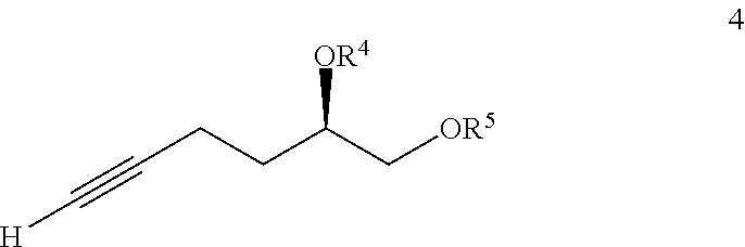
[OR4]C(C[OR5])CCC#C[H]
